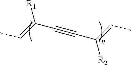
CC=C(C#CC([R2])=CC)[R1]
